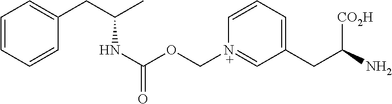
C1=CC=CC(CC(C)NC(OC[N+]2=CC(CC(N)[CO2H])=CC=C2)=O)=C1
